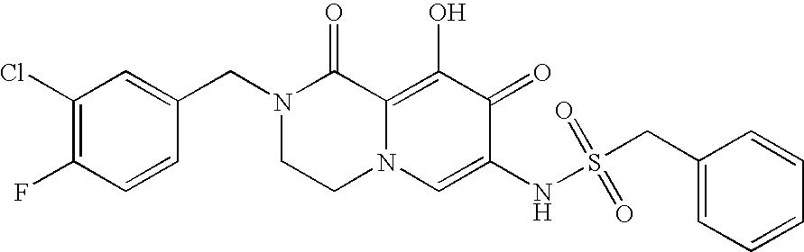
C1=C(CN2CCN3C(=C(O)C(=O)C(NS(=O)(=O)CC4=CC=CC=C4)=C3)C2=O)C=CC(F)=C1Cl
